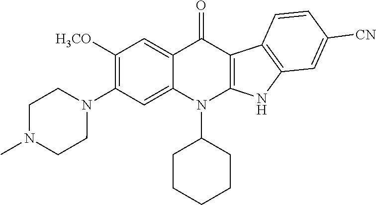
N1(C2=C([H3CO])C=C3C(=C2)N(C2CCCCC2)C2=C(C3=O)C3=C(N2)C=C([CN])C=C3)CCN(C)CC1
